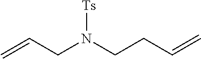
C=CCN(CCC=C)[Ts]
